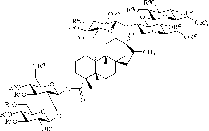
C1CC(C)(C(OC2C(OC3C([ORa])C([RaO])C([RaO])C(C[RaO])O3)C([RaO])C([RaO])C(C[ORa])O2)=O)C2([H])C(C)(C1)C1([H])C3(CC2)CC(OC2C(OC4OC(C[RaO])C([RaO])C([RaO])C4[ORa])C(OC4C([RaO])C([RaO])C([ORa])C(C[ORa])O4)C([ORa])C(C[ORa])O2)(CC1)C(=C)C3
